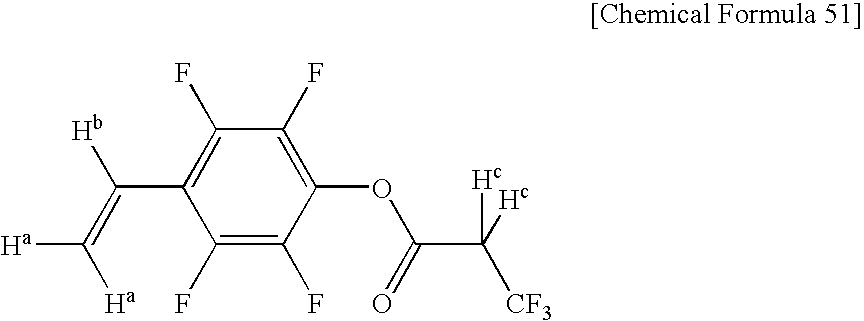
C1(F)=C(F)C(OC(=O)C([CF3])([Hc])[Hc])=C(F)C(F)=C1C([Hb])=C([Ha])[Ha]
